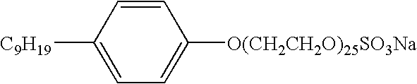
C1=C([C9H19])C=CC([O(CH2CH2O)25SO3Na])=C1
